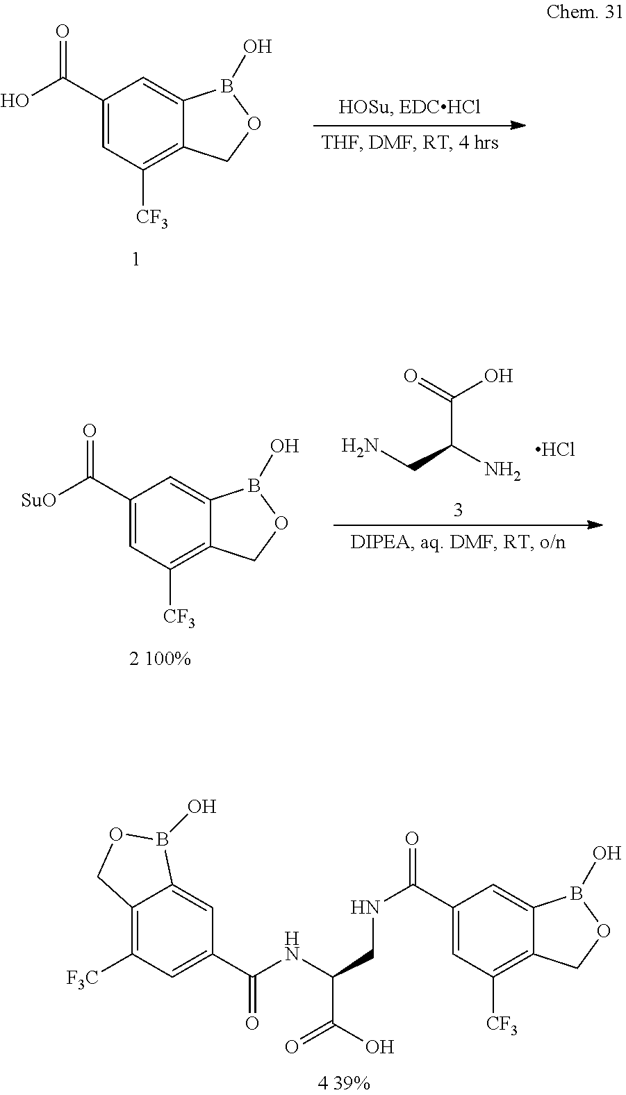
C12=C([CF3])C=C(C(=O)NCC(C(O)=O)NC(C3=CC([F3C])=C4C(=C3)B(O)OC4)=O)C=C1B(O)OC2.C12=C([CF3])C=C(C(=O)O)C=C1B(O)OC2.C12=C([CF3])C=C(C(=O)[SuO])C=C1B(O)OC2.C(C(N)CN)(=O)O.Cl
